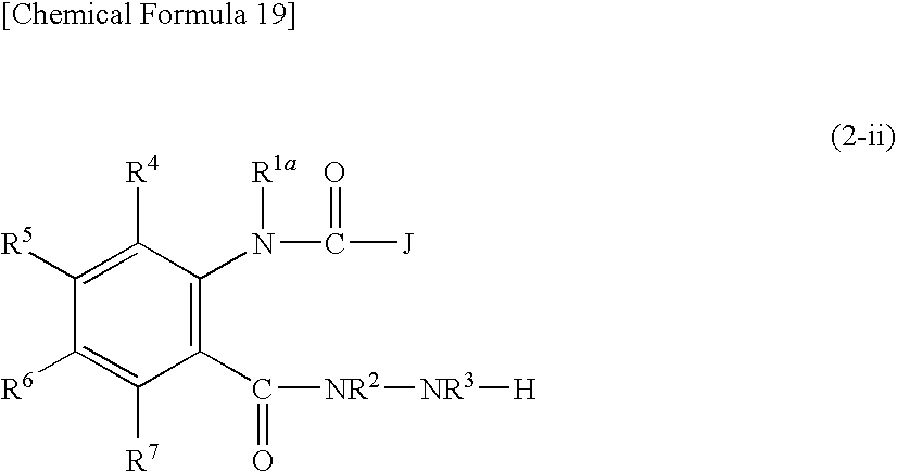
C1([R6])=C([R7])C(C(=O)[NR2][NR3][H])=C(N(C(=O)[J])[R1a])C([R4])=C1[R5]
